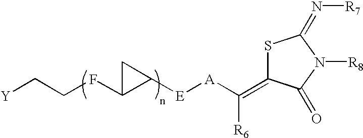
[Y]CCFC1C([E][A]C([R6])=C2SC(=N[R7])N([R8])C2=O)C1
